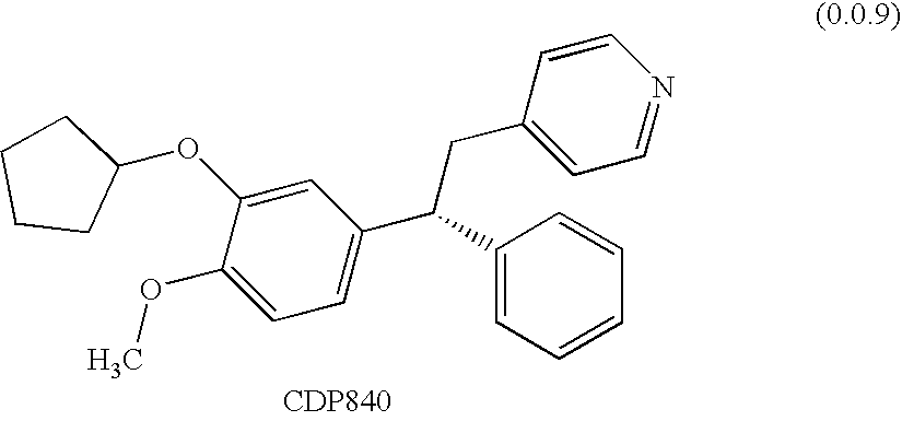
C1=C(OC2CCCC2)C(OC)=CC=C1C(CC1=CC=NC=C1)C1=CC=CC=C1.[CDP840]
